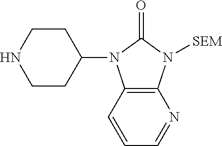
C1CNCCC1N1C2=C(N([SEM])C1=O)N=CC=C2
